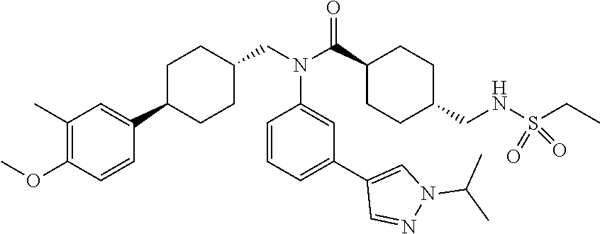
C1=CC(N(C(C2CCC(CNS(CC)(=O)=O)CC2)=O)CC2CCC(C3=CC(C)=C(OC)C=C3)CC2)=CC(C2=CN(C(C)C)N=C2)=C1
